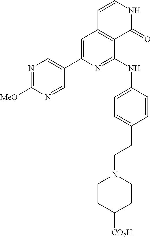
C1(C2=CC3=C(C(NC4=CC=C(CCN5CCC([CO2H])CC5)C=C4)=N2)C(=O)NC=C3)=CN=C([MeO])N=C1
